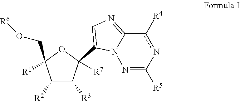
C1([R2])C([R3])C(C2=CN=C3c([R4])nC([R5])=NN32)([R7])OC1(CO[R6])[R1]
